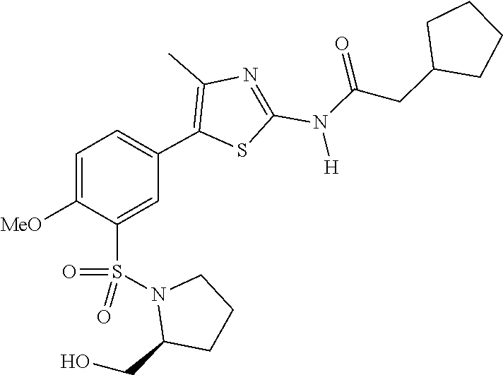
O=C(CC1CCCC1)N(C1=NC(C)=C(C2=CC=C([MeO])C(S(=O)(N3C(CO)CCC3)=O)=C2)S1)[H]
